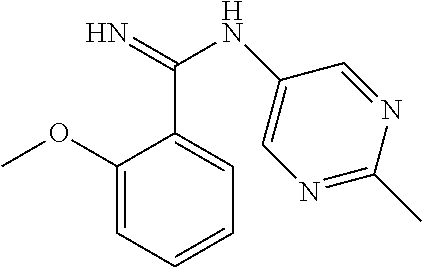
C1(OC)=CC=CC=C1C(=N)NC1=CN=C(C)N=C1
